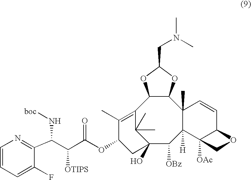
C12(O)C([OBz])C3([H])C(C)(C4C(C(=C(C)C(OC(C(C(N[boc])C5=NC=CC=C5F)[OTIPS])=O)C1)C2(C)C)OC(CN(C)C)O4)C=CC1C3([OAc])CO1
